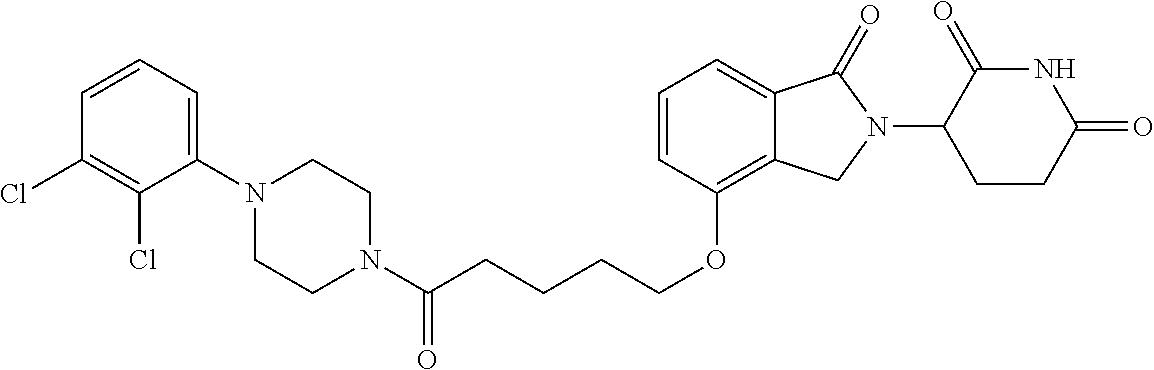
C(CCOC1=C2C(=CC=C1)C(=O)N(C1C(=O)NC(=O)CC1)C2)CC(=O)N1CCN(C2=CC=CC(Cl)=C2Cl)CC1
